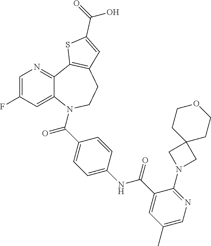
C1=C(F)C=C2C(=N1)C1=C(CCN2C(C2=CC=C(NC(C3=CC(C)=CN=C3N3CC4(C3)CCOCC4)=O)C=C2)=O)C=C(C(=O)O)S1
